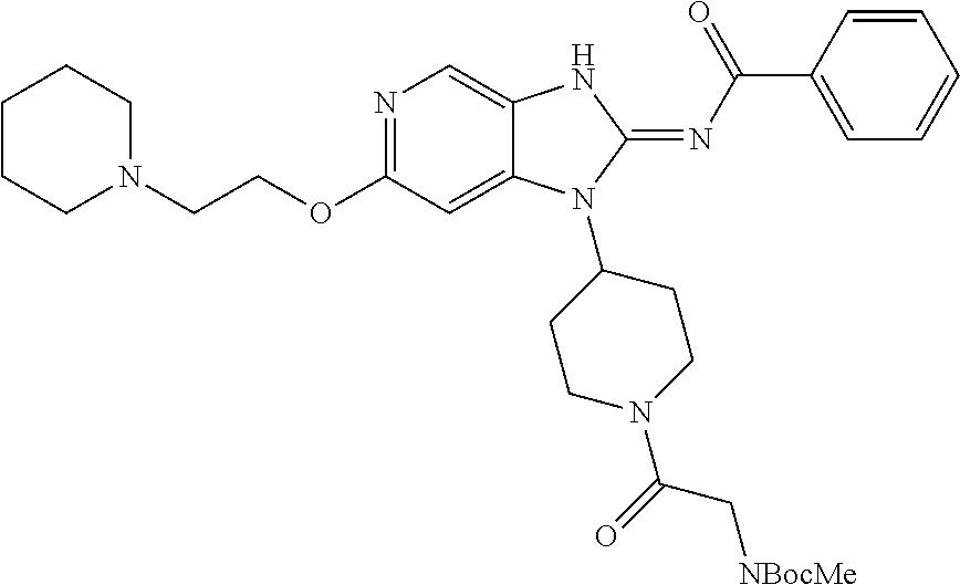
C1CCN(CCOC2=NC=C3C(=C2)N(C2CCN(C(=O)C[NBocMe])CC2)C(=NC(C2=CC=CC=C2)=O)N3)CC1
